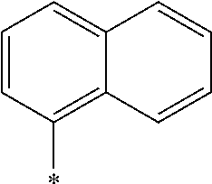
C1=CC=CC2=CC=CC(*)=C12
